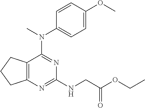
C12=C(C(N(C)C3=CC=C(OC)C=C3)=NC(NCC(OCC)=O)=N1)CCC2
